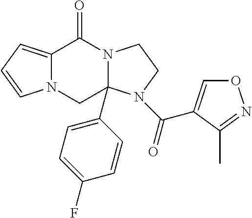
C12=CC=CN1CC1(C3=CC=C(F)C=C3)N(C2=O)CCN1C(=O)C1=CON=C1C
